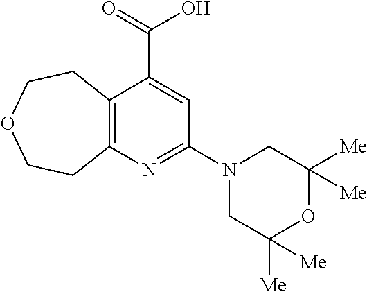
C12=C(N=C(N3CC([Me])([Me])OC([Me])([Me])C3)C=C1C(=O)O)CCOCC2
